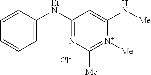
C1=C([EtN]C2=NC([Me])=[N+]([Me])C(N[Me])=C2)C=CC=C1.[Cl-]
